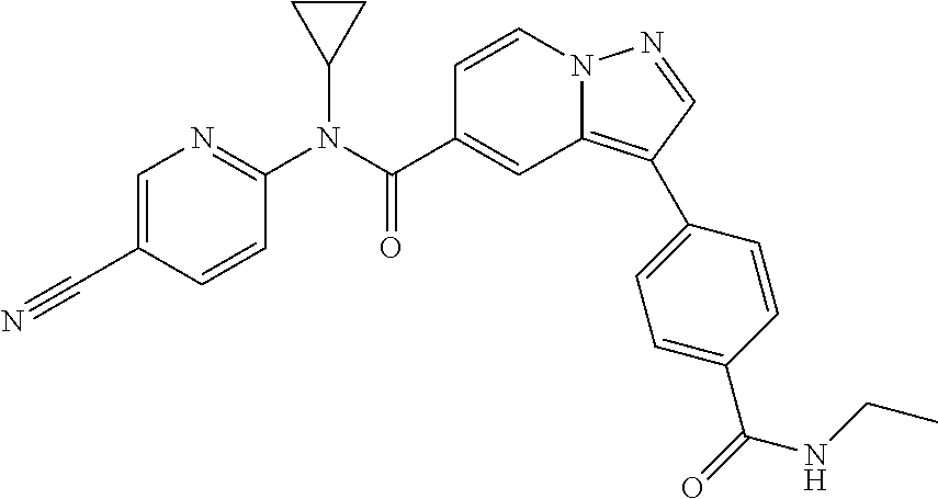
C1=CN2C(=C(C3=CC=C(C(=O)NCC)C=C3)C=N2)C=C1C(N(C1=NC=C(C#N)C=C1)C1CC1)=O
